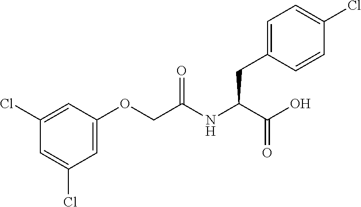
C1=C(CC(NC(COC2=CC(Cl)=CC(Cl)=C2)=O)C(O)=O)C=CC(Cl)=C1
